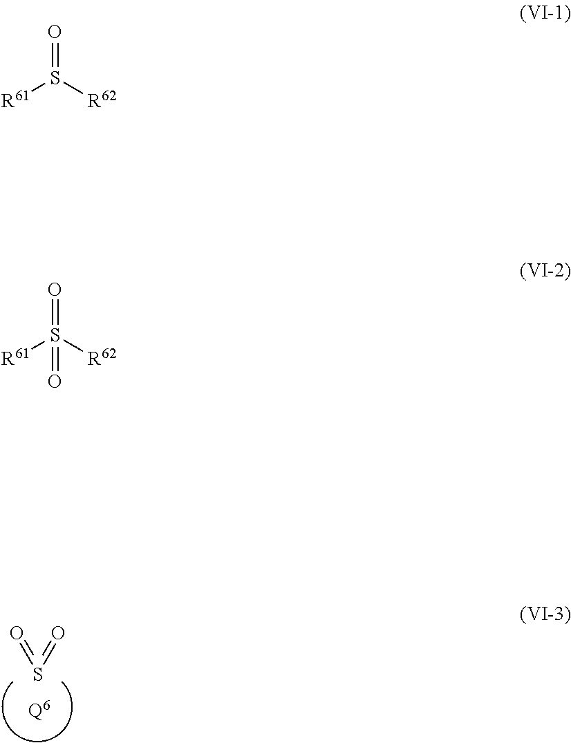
O=S=O.[Q6].[R61]S([R62])=O.[R61]S([R62])(=O)=O
